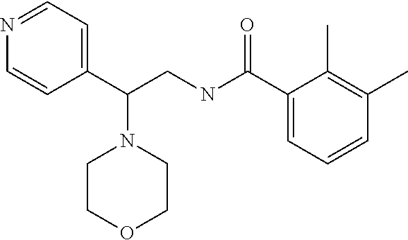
C1(C(CNC(C2=CC=CC(C)=C2C)=O)N2CCOCC2)=CC=NC=C1
